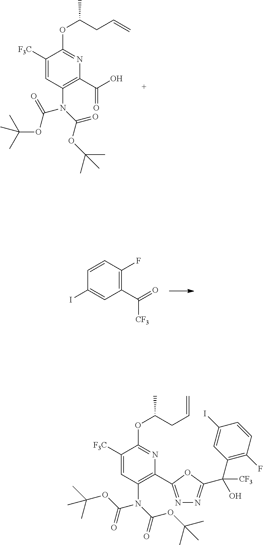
N1=C(C2=C(N(C(OC(C)(C)C)=O)C(=O)OC(C)(C)C)C=C([F3C])C(OC(C)CC=C)=N2)OC(C(C2=C(F)C=CC(I)=C2)([CF3])O)=N1.C(C1=C(N(C(OC(C)(C)C)=O)C(OC(C)(C)C)=O)C=C([F3C])C(OC(C)CC=C)=N1)(O)=O.C1(I)=CC(C(=O)[CF3])=C(F)C=C1
